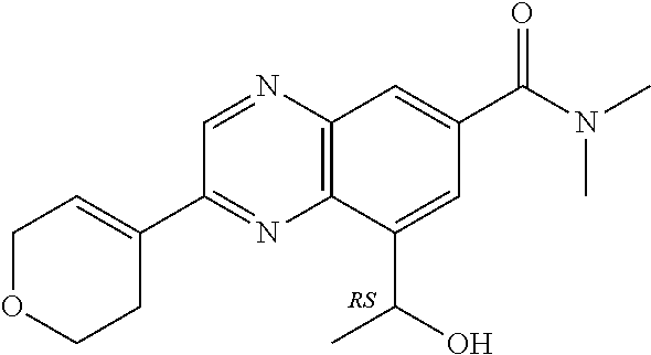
C1=NC2=C(N=C1C1=CCOCC1)C(C(O)C)=CC(C(N(C)C)=O)=C2
